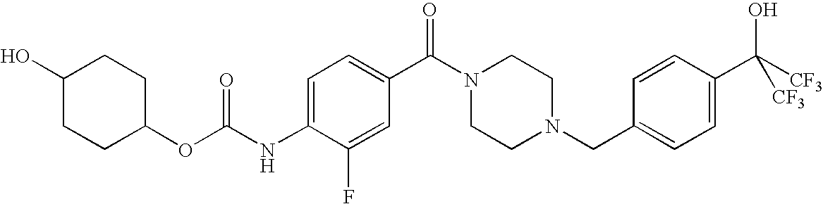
C1(O)CCC(OC(NC2=CC=C(C(=O)N3CCN(CC4=CC=C(C(O)([CF3])[CF3])C=C4)CC3)C=C2F)=O)CC1
